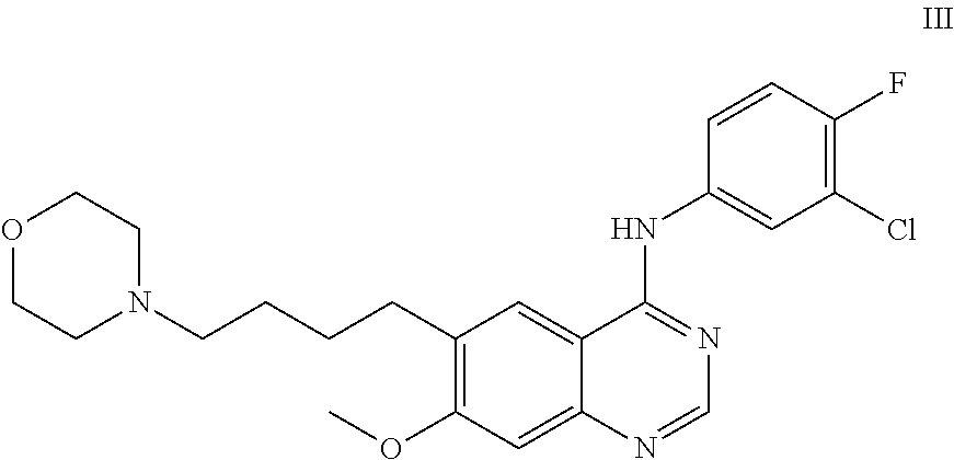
N1(CCCCC2=C(OC)C=C3C(=C2)C(NC2=CC(Cl)=C(F)C=C2)=NC=N3)CCOCC1
